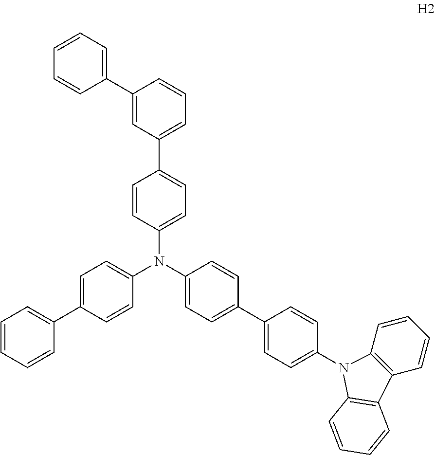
C1=CC=CC(C2=CC=C(N(C3=CC=C(C4=CC=C(N5C6=C(C=CC=C6)C6=C5C=CC=C6)C=C4)C=C3)C3=CC=C(C4=CC=CC(C5=CC=CC=C5)=C4)C=C3)C=C2)=C1
